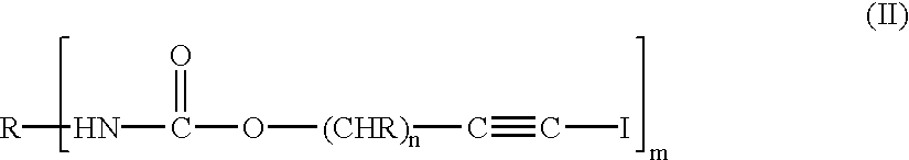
N(C(=O)O[(CHR)n]C#CI)[R]
